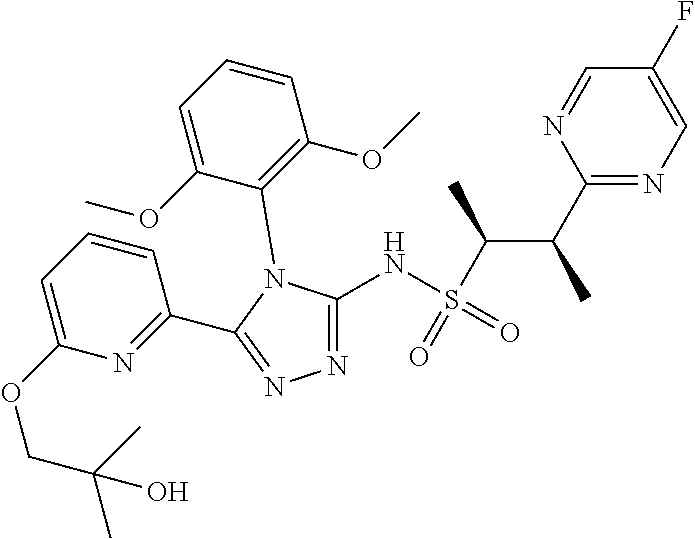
C1(F)=CN=C(C(C)C(S(=O)(NC2=NN=C(C3=NC(OCC(C)(C)O)=CC=C3)N2C2=C(OC)C=CC=C2OC)=O)C)N=C1
